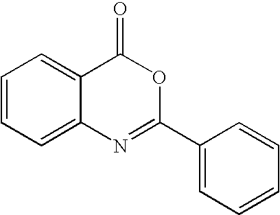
C1=CC=C2C(=C1)C(=O)OC(C1=CC=CC=C1)=N2
